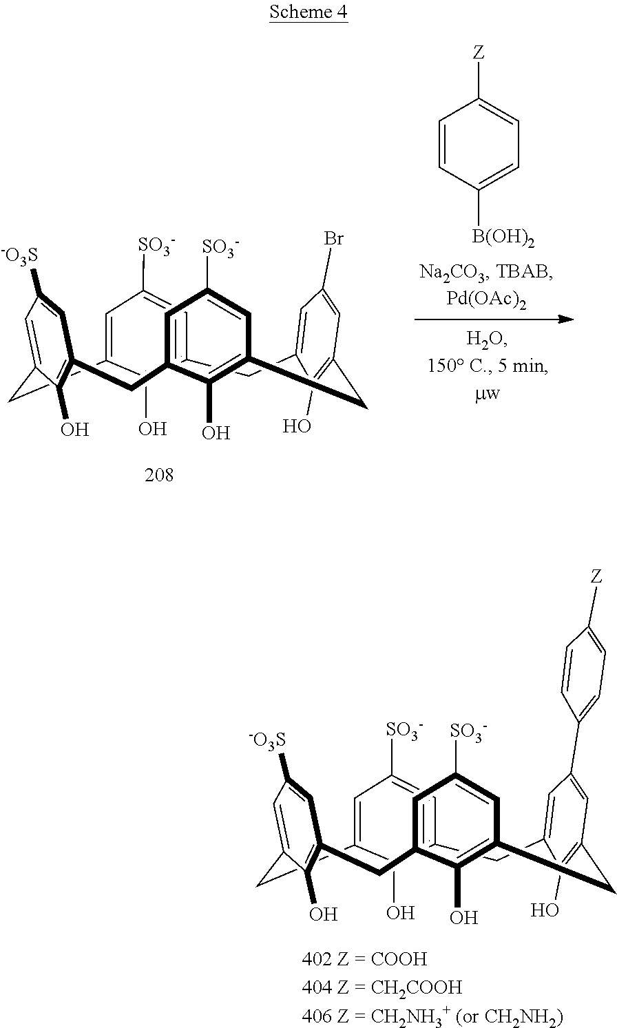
C1C2=C(O)C(=CC([SO3-])=C2)CC2=CC([-O3S])=CC(=C2O)CC2=CC([SO3-])=CC(=C2O)CC2=C(O)C1=CC(C1=CC=C([Z])C=C1)=C2.C1=CC([B(OH)2])=CC=C1[Z].C1C2=C(O)C(=CC([SO3-])=C2)CC2=CC([-O3S])=CC(=C2O)CC2=CC([SO3-])=CC(=C2O)CC2=C(O)C1=CC(Br)=C2
